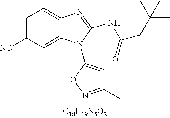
C1=C([CN])C=C2C(=C1)N=C(NC(CC(C)(C)C)=O)N2C1=CC(C)=NO1
